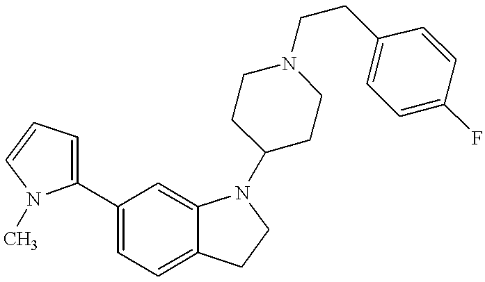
C1(C2=CC=CN2C)=CC=C2C(=C1)N(C1CCN(CCC3=CC=C(F)C=C3)CC1)CC2
